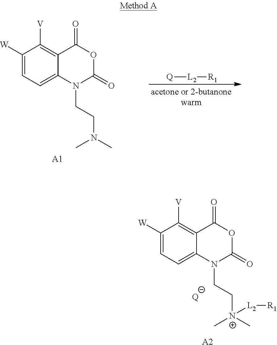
C1([W])=CC=C2C(=C1[V])C(=O)OC(=O)N2CCN(C)C.[A1].[Q][L2][R1].C1([W])=CC=C2C(=C1[V])C(=O)OC(=O)N2CC[N+](C)(C)[L2][R1].[Q].[A2]
